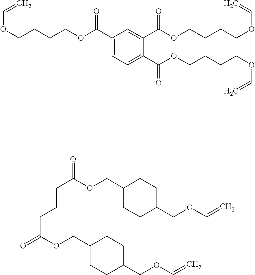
C1CC(COC=C)CCC1COC(CCCC(OCC1CCC(COC=C)CC1)=O)=O.C1(C(OCCCCOC=C)=O)=CC=C(C(OCCCCOC=C)=O)C(C(OCCCCOC=C)=O)=C1
